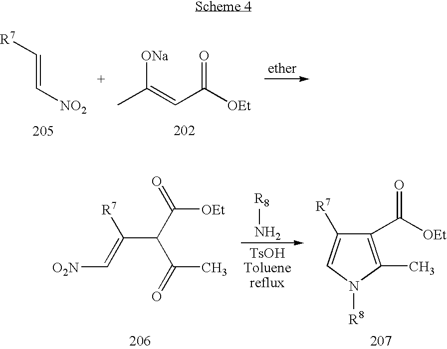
CC(=CC([OEt])=O)[ONa].C([NO2])=C[R7].[O2N]C=C(C(C([OEt])=O)C(C)=O)[R7].[R8]N.C1(C([OEt])=O)=C(C)N([R8])C=C1[R7]
